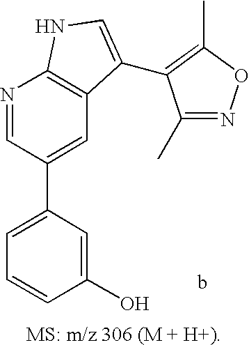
C1=C(C2=CC3=C(N=C2)NC=C3C2=C(C)ON=C2C)C=C(O)C=C1
